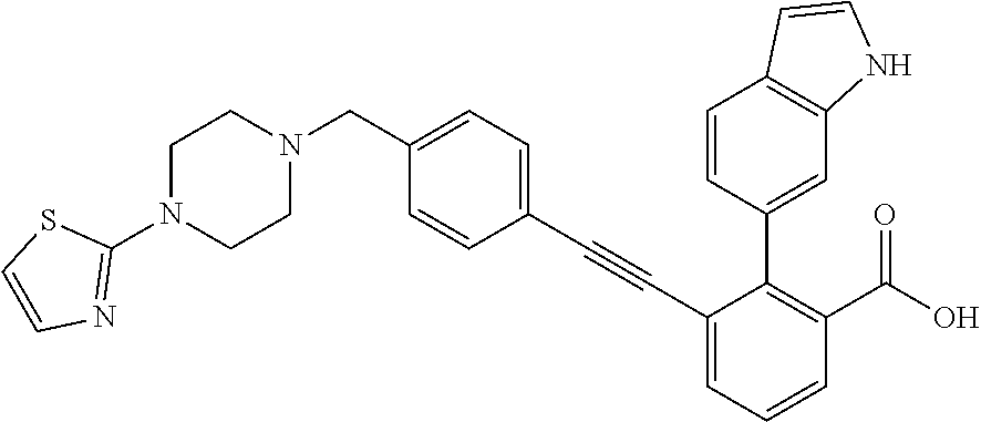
C1(N2CCN(CC3=CC=C(C#CC4=CC=CC(C(O)=O)=C4C4=CC5=C(C=C4)C=CN5)C=C3)CC2)=NC=CS1
